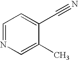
N1=CC=C(C#N)C(C)=C1
